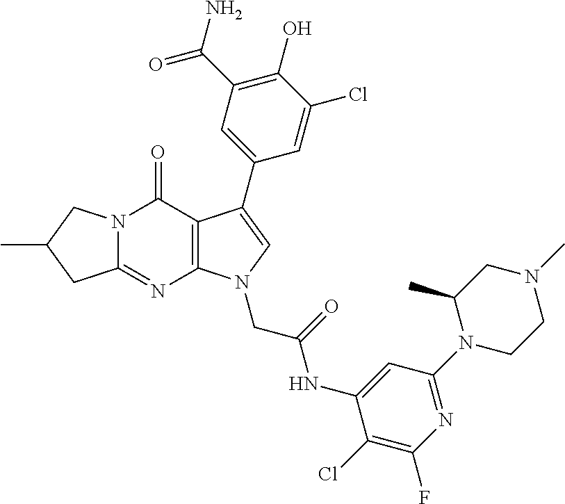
C12=NC3=C(C(=O)N1CC(C)C2)C(C1=CC(C(N)=O)=C(O)C(Cl)=C1)=CN3CC(NC1=CC(N2CCN(C)CC2C)=NC(F)=C1Cl)=O
